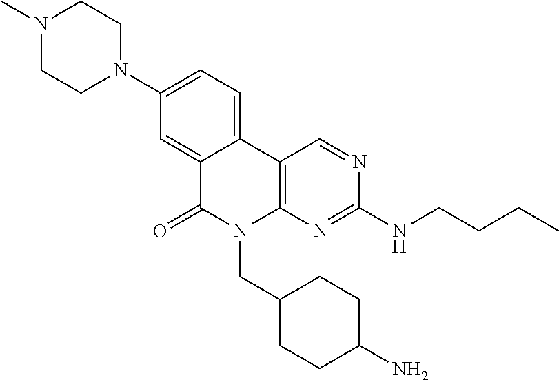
C12=CC(N3CCN(C)CC3)=CC=C1C1=C(N(CC3CCC(N)CC3)C2=O)N=C(NCCCC)N=C1
